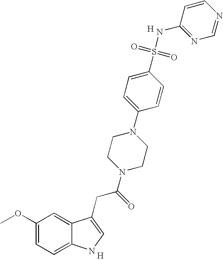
C1(OC)=CC=C2C(=C1)C(CC(N1CCN(C3=CC=C(S(=O)(=O)NC4=NC=NC=C4)C=C3)CC1)=O)=CN2.[H].[H]
